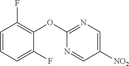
C1=CC=C(F)C(OC2=NC=C([NO2])C=N2)=C1F
